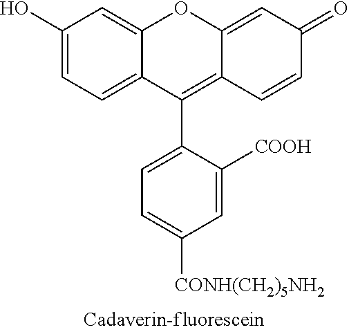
C1(O)=CC=C2C(=C1)OC1=CC(=O)C=CC1=C2C1=CC=C([CONH(CH2)5NH2])C=C1[COOH]
